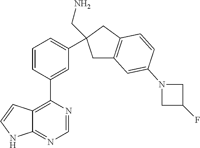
C12=C(C3=CC(C4(CN)CC5=C(C4)C=CC(N4CC(F)C4)=C5)=CC=C3)N=CN=C1NC=C2
